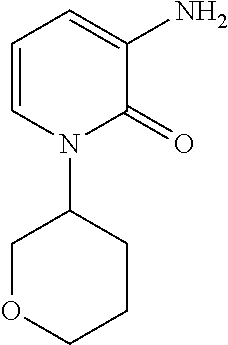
C1=CN(C2COCCC2)C(=O)C(N)=C1
